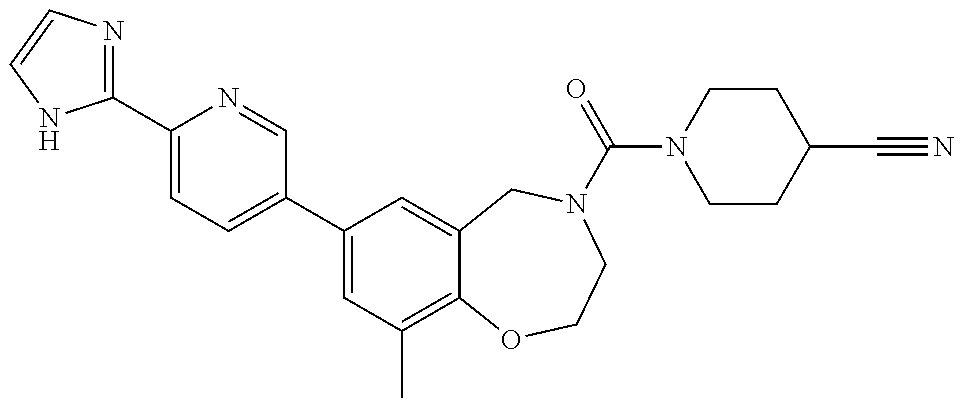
C1(C2=CC=C(C3=CC(C)=C4C(=C3)CN(C(N3CCC(C#N)CC3)=O)CCO4)C=N2)=NC=CN1
